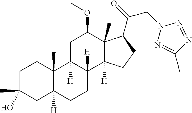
C1C(C)(O)CC2([H])C(C)(C1)C1([H])C([H])(CC2)C2([H])C(C)(C(OC)C1)C(C(=O)CN1N=C(C)N=N1)CC2
